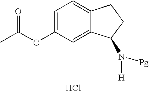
C1=C(OC(C)=O)C=C2C(=C1)CCC2N([H])[Pg].Cl
